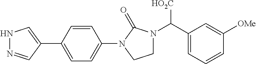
C1=CC(N2CCN(C(C3=CC=CC([OMe])=C3)[HO2C])C2=O)=CC=C1C1=CNN=C1
